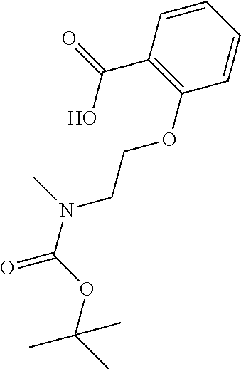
C1=CC(C(=O)O)=C(OCCN(C(OC(C)(C)C)=O)C)C=C1
